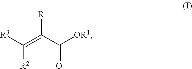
[R3]C(=C([R])C([OR1])=O)[R2]
